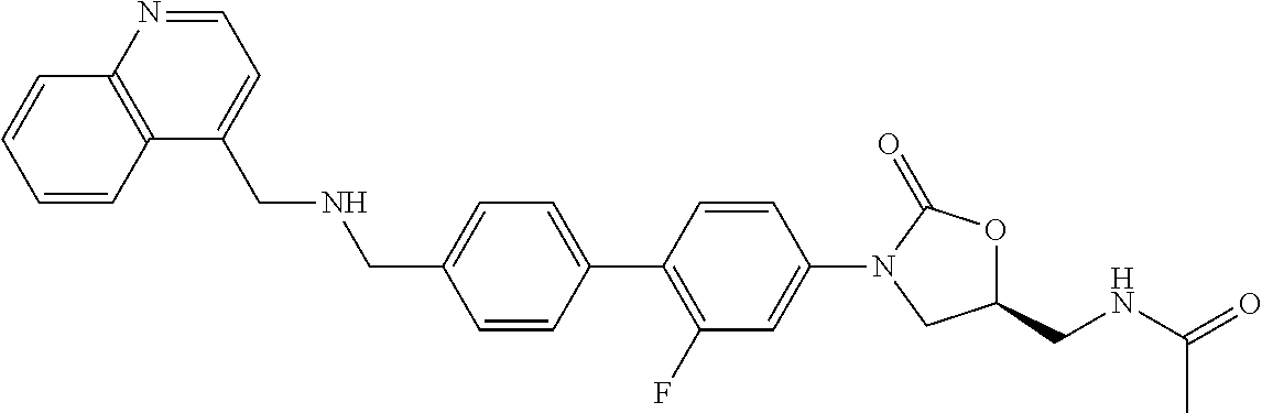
C(C1=CC=C(C2=C(F)C=C(N3CC(CNC(=O)C)OC3=O)C=C2)C=C1)NCC1=CC=NC2=C1C=CC=C2
